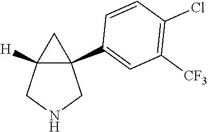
C12([H])C(C3=CC([CF3])=C(Cl)C=C3)(CNC1)C2
